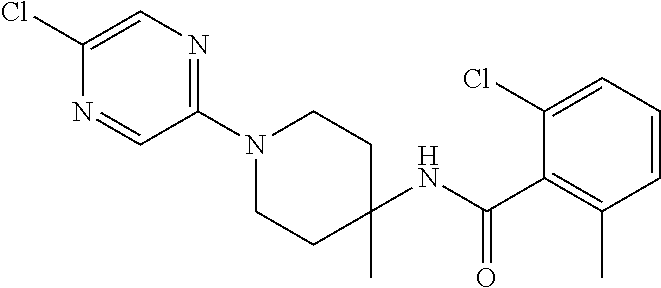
C1(Cl)=CN=C(N2CCC(NC(C3=C(C)C=CC=C3Cl)=O)(C)CC2)C=N1
